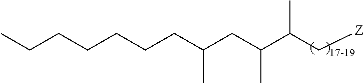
C(CCCC(CC(C(C[Z])C)C)C)CCC
